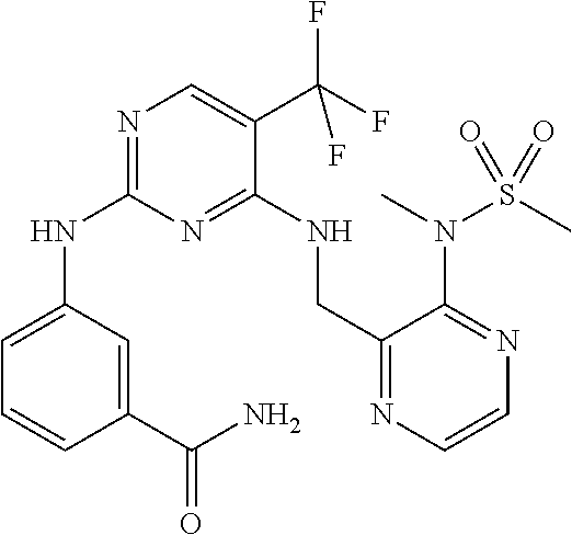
C1=C(NC2=NC=C(C(F)(F)F)C(NCC3=NC=CN=C3N(C)S(C)(=O)=O)=N2)C=C(C(N)=O)C=C1
